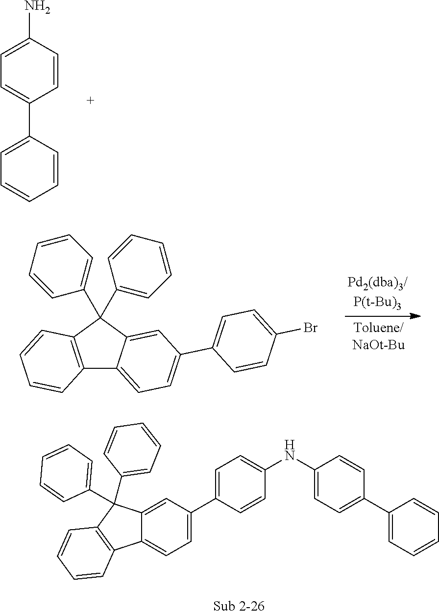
C1=C(C2=CC=C3C(=C2)C(C2=CC=CC=C2)(C2=CC=CC=C2)C2=C3C=CC=C2)C=CC(NC2=CC=C(C3=CC=CC=C3)C=C2)=C1.C1=C(N)C=CC(C2=CC=CC=C2)=C1.C12=C(C(C3=CC=CC=C3)(C3=CC=CC=C3)C3=CC(C4=CC=C(Br)C=C4)=CC=C13)C=CC=C2
